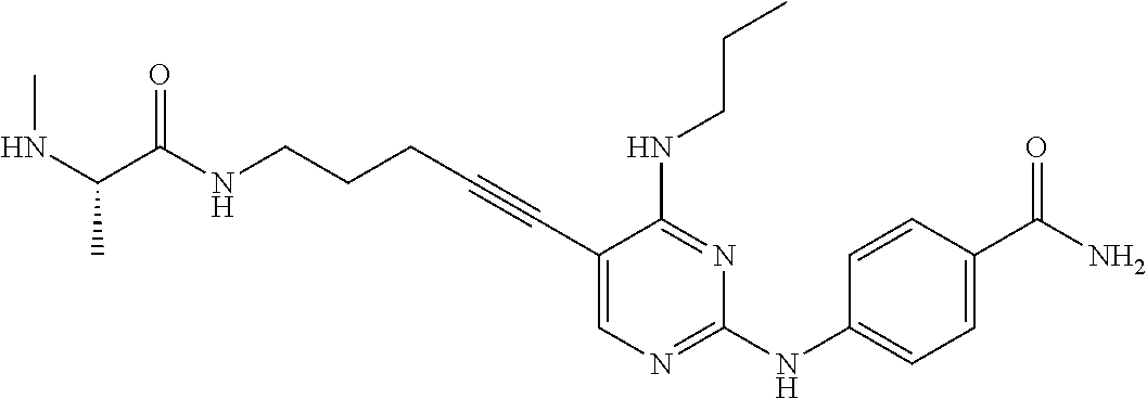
C1(C#CCCCNC(=O)C(NC)C)=CN=C(NC2=CC=C(C(N)=O)C=C2)N=C1NCCC
